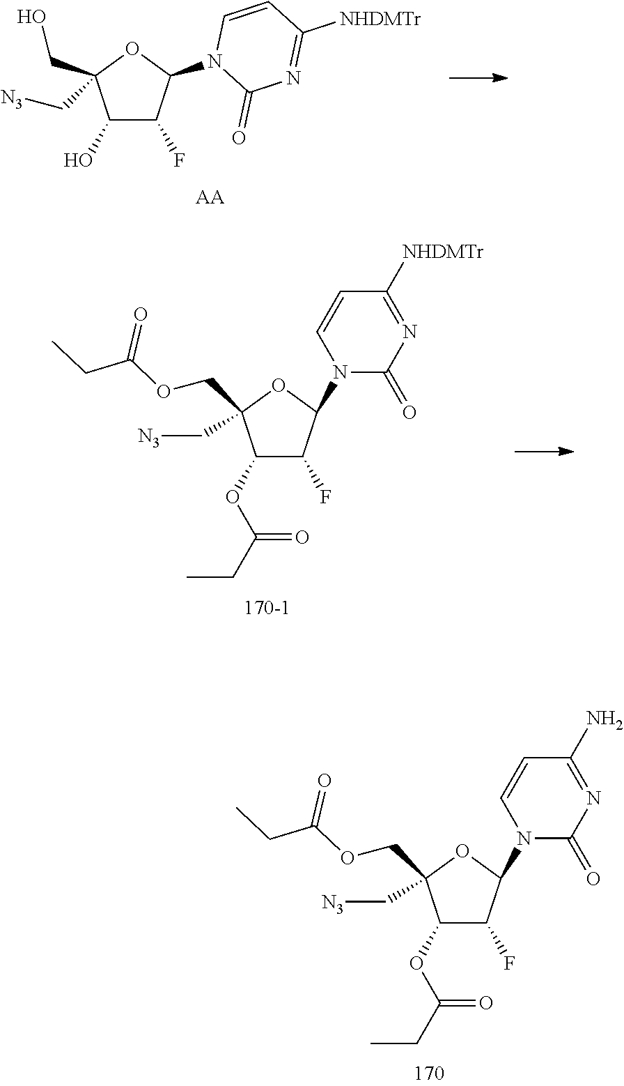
C1(OC(CC)=O)C(F)C(N2C(=O)N=C(N)C=C2)OC1(COC(CC)=O)C[N3].C1(O)C(F)C(N2C(=O)N=C([NHDMTr])C=C2)OC1(CO)C[N3].[AA].C1(OC(CC)=O)C(F)C(N2C(=O)N=C([NHDMTr])C=C2)OC1(COC(CC)=O)C[N3]
